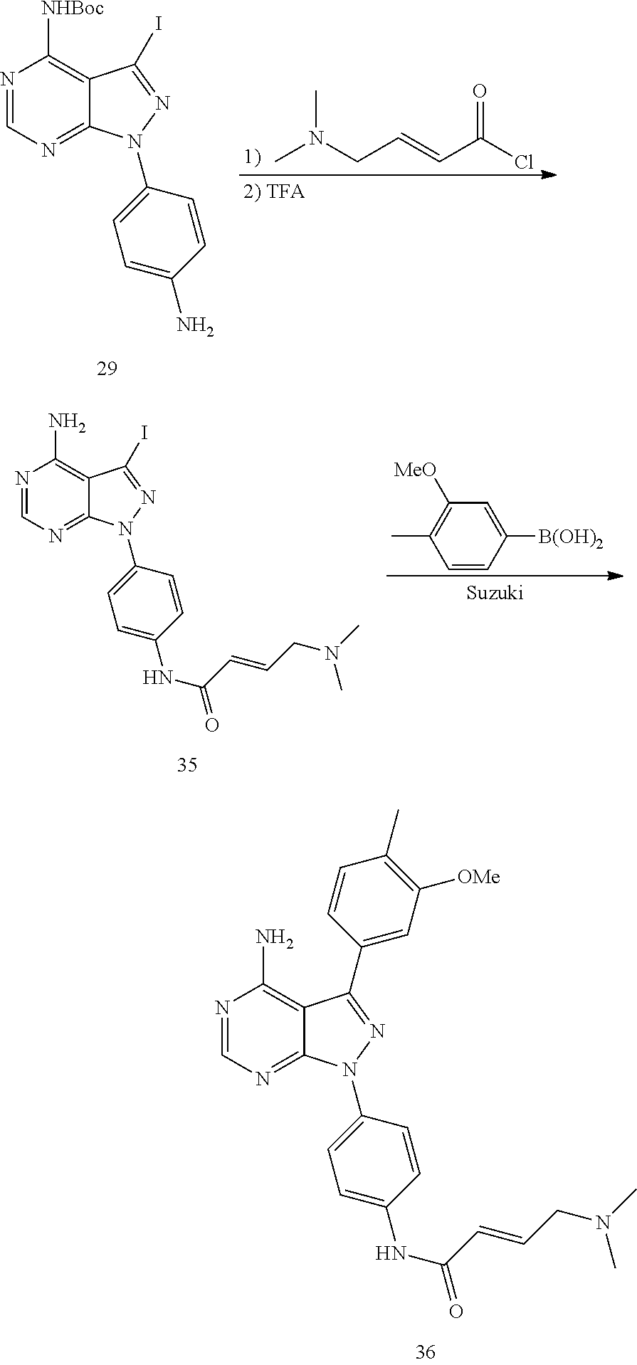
N1=CN=C2C(=C1[NHBoc])C(I)=NN2C1=CC=C(N)C=C1.CN(CC=CC(Cl)=O)C.C1([MeO])=C(C)C=CC([B(OH)2])=C1.N1=CN=C2C(=C1N)C(I)=NN2C1=CC=C(NC(C=CCN(C)C)=O)C=C1.N1=CN=C2C(=C1N)C(C1=CC([OMe])=C(C)C=C1)=NN2C1=CC=C(NC(C=CCN(C)C)=O)C=C1
